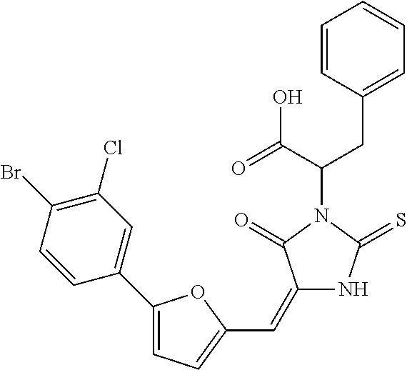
C1=CC(CC(C(=O)O)N2C(=O)C(=CC3=CC=C(C4=CC(Cl)=C(Br)C=C4)O3)NC2=S)=CC=C1
